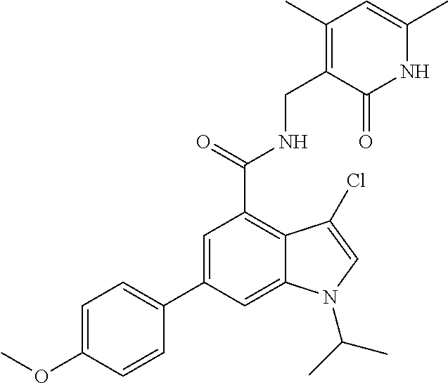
C1=C(C2=CC=C(OC)C=C2)C=C2C(=C1C(NCC1=C(C)C=C(C)NC1=O)=O)C(Cl)=CN2C(C)C
